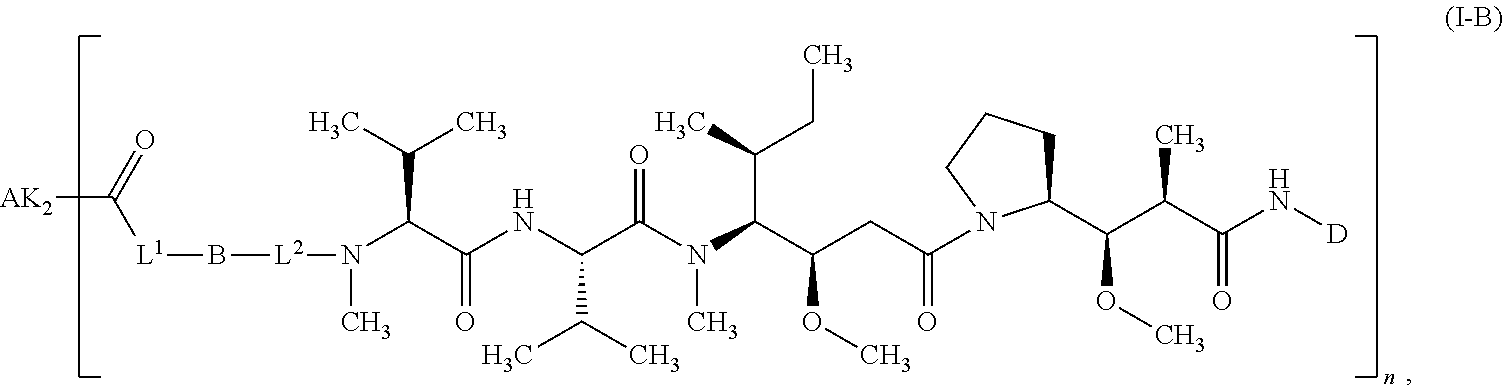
[L1](B[L2]N(C)C(C(=O)NC(C(C)C)C(=O)N(C)C(C(CC)C)C(OC)CC(=O)N1C(C(C(C)C(=O)N[D])OC)CCC1)C(C)C)C(=O)[AK2]
